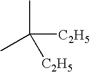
CC([C2H5])(C)[C2H5]
